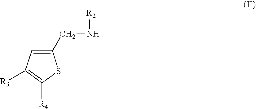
C1(CN[R2])=CC([R3])=C([R4])S1
